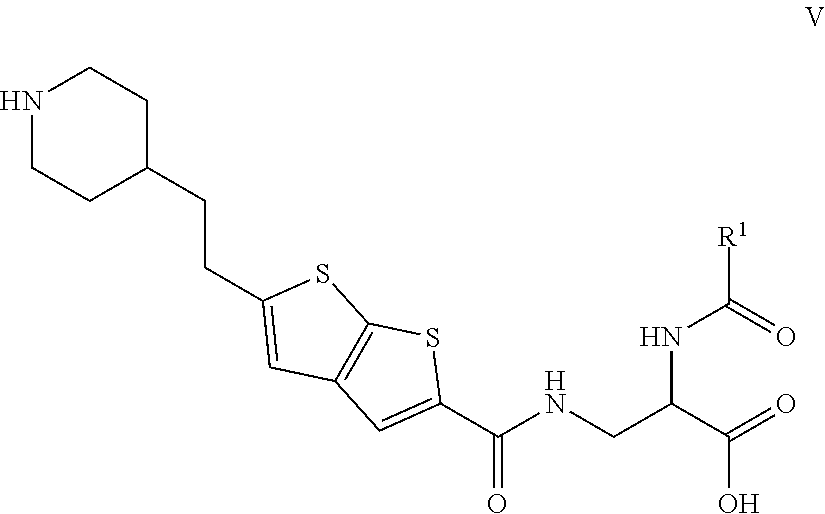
C1=C(C(=O)NCC(NC([R1])=O)C(=O)O)SC2=C1C=C(CCC1CCNCC1)S2
